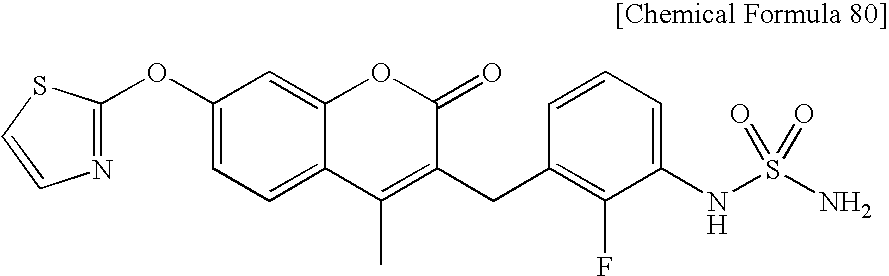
C1(OC2=NC=CS2)=CC=C2C(=C1)OC(=O)C(CC1=C(F)C(NS(N)(=O)=O)=CC=C1)=C2C
